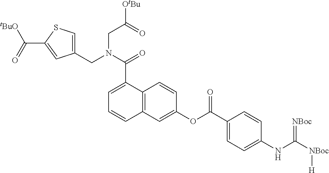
O(C(C1=CC=C(NC([NBoc][H])=[NBoc])C=C1)=O)C1=CC2=C(C=C1)C(C(N(CC([OtBu])=O)CC1=CSC(C([tBuO])=O)=C1)=O)=CC=C2
